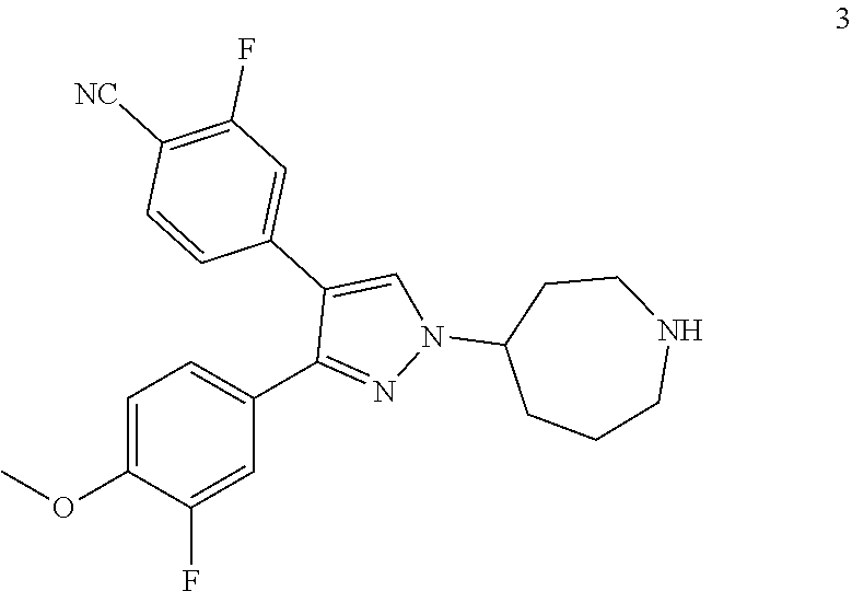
N1(C2CCCNCC2)N=C(C2=CC=C(OC)C(F)=C2)C(C2=CC(F)=C([NC])C=C2)=C1
